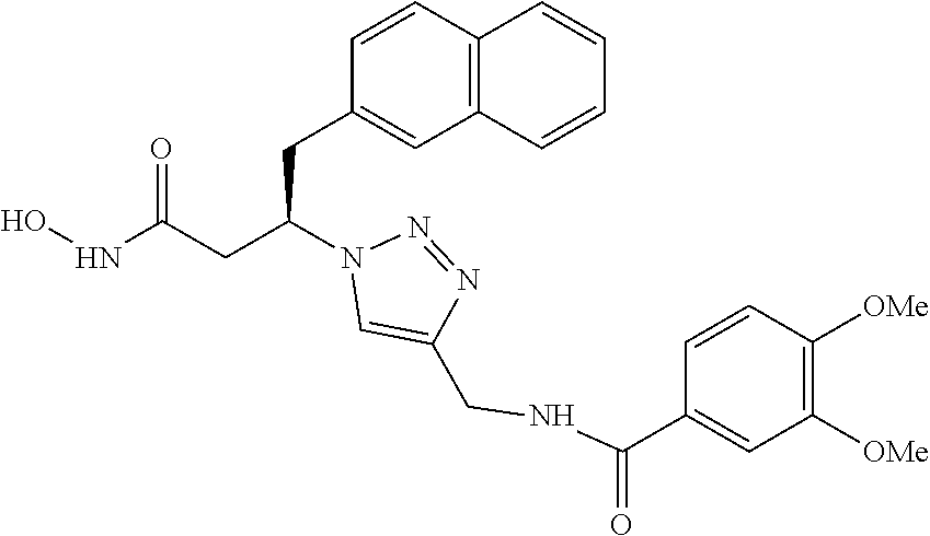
ONC(CC(N1C=C(CNC(C2=CC([OMe])=C([OMe])C=C2)=O)N=N1)CC1=CC2=C(C=C1)C=CC=C2)=O
